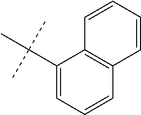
C1(C(C)(C)C)=CC=CC2=C1C=CC=C2
